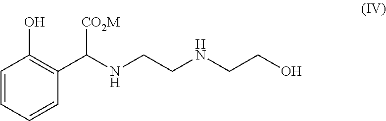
C1=CC=CC(C(NCCNCCO)[CO2M])=C1O
